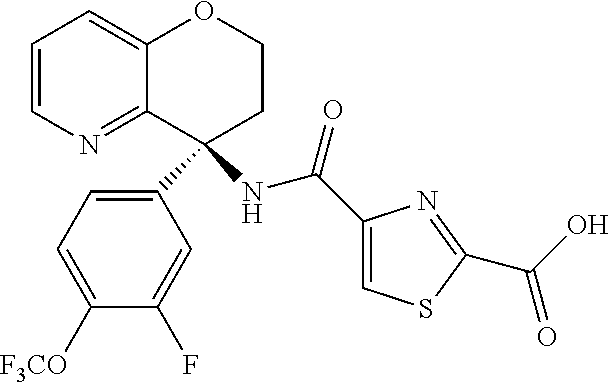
C1=CN=C2C(=C1)OCCC2(C1=CC=C([F3CO])C(F)=C1)NC(C1=CSC(C(O)=O)=N1)=O
